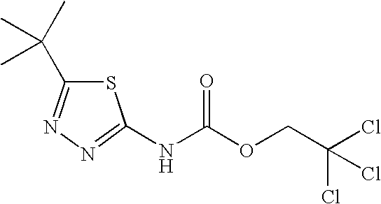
N1=C(NC(OCC(Cl)(Cl)Cl)=O)SC(C(C)(C)C)=N1
